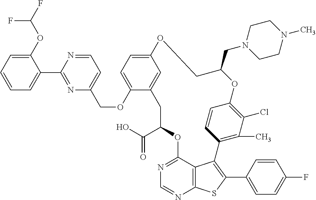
O1C2=C(Cl)C(C)=C(C=C2)C2=C(C3=CC=C(F)C=C3)SC3=C2C(=NC=N3)OC(C(O)=O)CC2=CC(=CC=C2OCC2=CC=NC(C3=CC=CC=C3OC(F)F)=N2)OCC1CN1CCN(C)CC1
